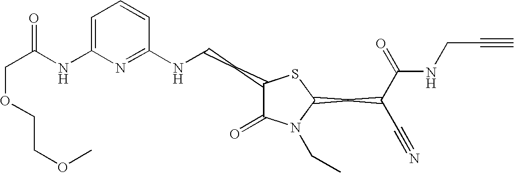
C1=C(NC(COCCOC)=O)N=C(NCCC2C(=O)N(CC)C(CC(C#N)C(=O)NCC#C)S2)C=C1
